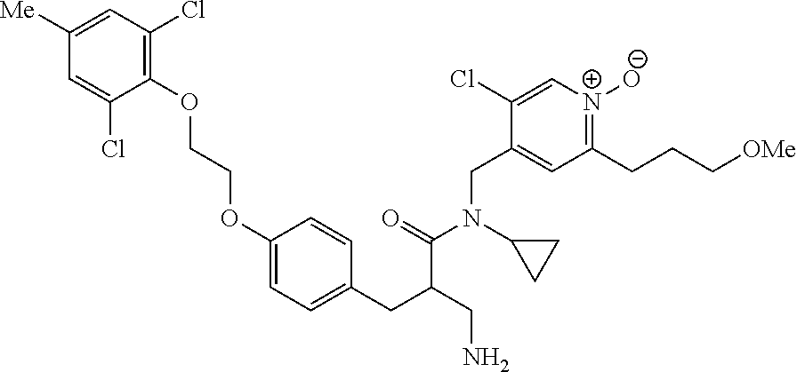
C1(OCCOC2=C(Cl)C=C([Me])C=C2Cl)=CC=C(CC(CN)C(=O)N(C2CC2)CC2=CC(CCC[OMe])=[N+]([O-])C=C2Cl)C=C1
